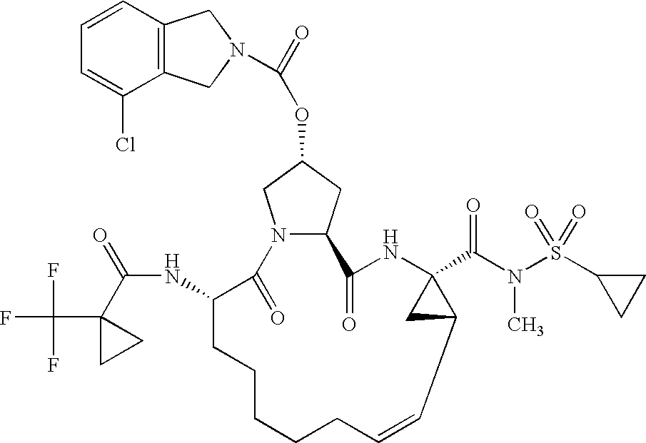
C12=C(C=CC=C1Cl)CN(C(=O)OC1CN3C(C1)C(=O)NC1(C(N(S(C4CC4)(=O)=O)C)=O)CC1C=CCCCCCC(NC(=O)C1(C(F)(F)F)CC1)C3=O)C2
